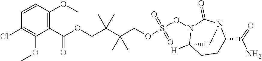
ClC1=C(OC)C(C(OCC(C(COS(ON2C3([H])CCC(C(=O)N)N(C2=O)C3)(=O)=O)(C)C)(C)C)=O)=C(OC)C=C1
